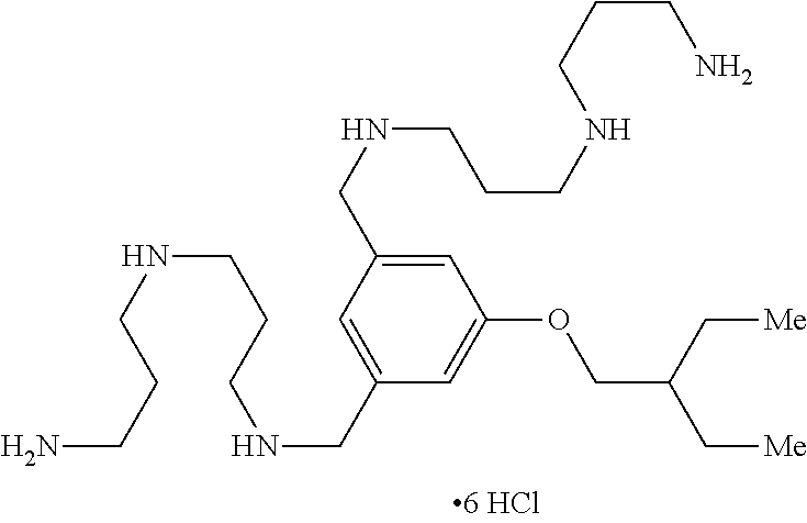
C(CNCCCNCC1=CC(CNCCCNCCCN)=CC(OCC(C[Me])C[Me])=C1)CN
